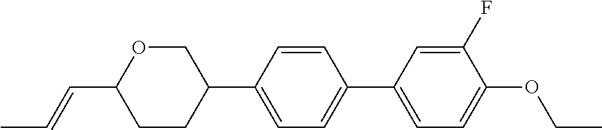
C1OC(C=CC)CCC1C1=CC=C(C2=CC=C(OCC)C(F)=C2)C=C1
